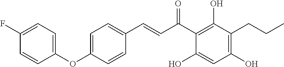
C(C(C1=C(O)C(CCC)=C(O)C=C1O)=O)=CC1=CC=C(OC2=CC=C(F)C=C2)C=C1
